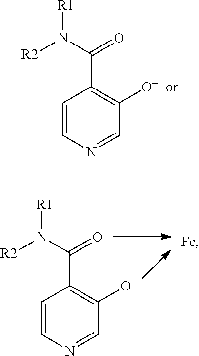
C1=CN=CC([O-])=C1C(N([R2])[R1])=O.C1=CN=CC(O)=C1C(N([R2])[R1])=O.[Fe]
